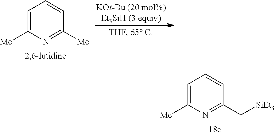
C1=C([Me])N=C([Me])C=C1.C1=C([Me])N=C(C[SiEt3])C=C1
